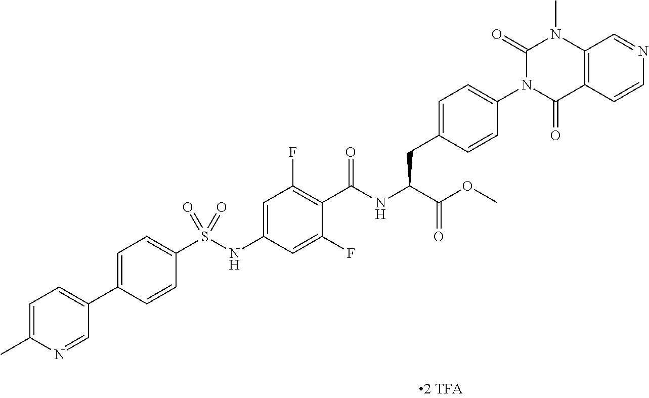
C12=C(C=CN=C1)C(=O)N(C1=CC=C(CC(C(=O)OC)NC(=O)C3=C(F)C=C(NS(C4=CC=C(C5=CC=C(C)N=C5)C=C4)(=O)=O)C=C3F)C=C1)C(=O)N2C
